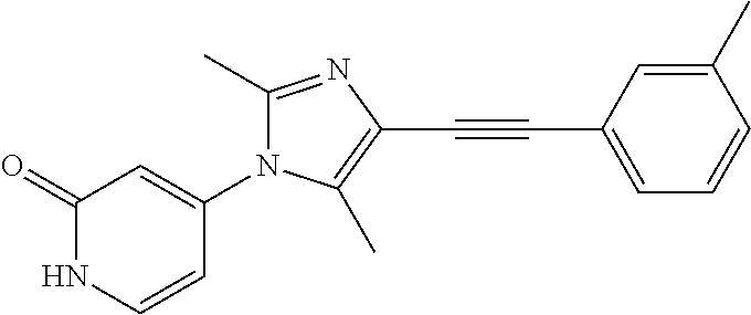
C1(=O)NC=CC(N2C(C)=NC(C#CC3=CC=CC(C)=C3)=C2C)=C1
